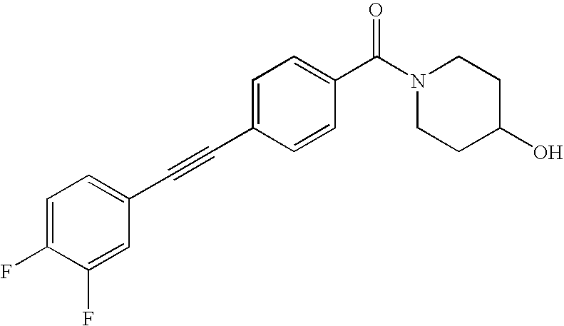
C1=C(F)C(F)=CC(C#CC2=CC=C(C(N3CCC(O)CC3)=O)C=C2)=C1
